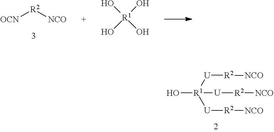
[OCN][R2][NCO].[R1](O)(O)(O)O.O[R1]([U][R2][NCO])([U][R2][NCO])[U][R2][NCO]
